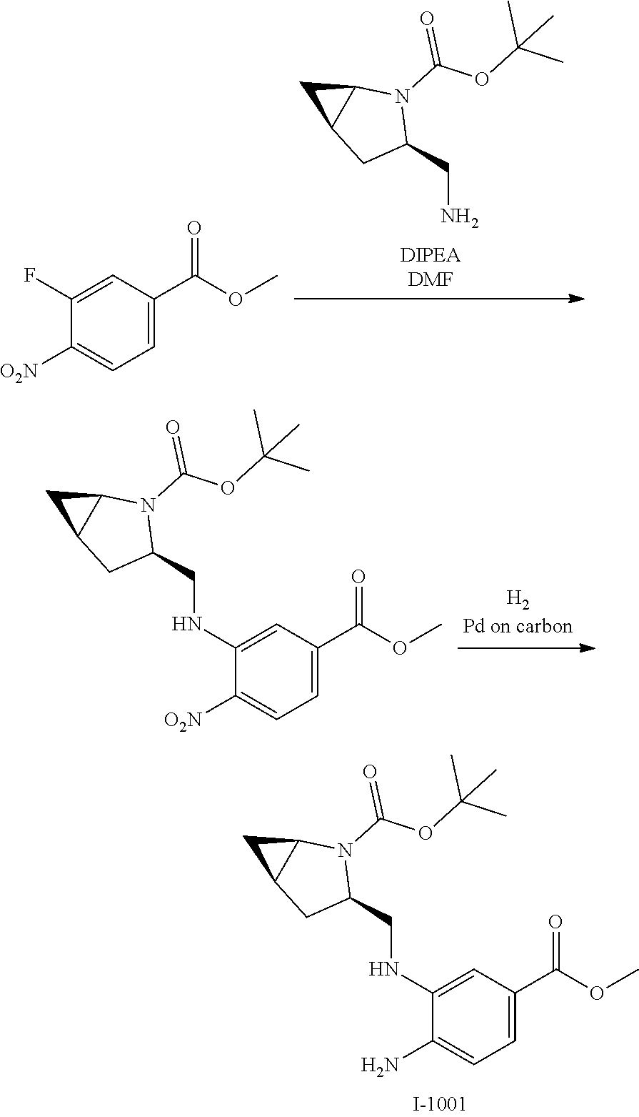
NCC1N(C(OC(C)(C)C)=O)C2C(C1)C2.C1(F)=CC(C(OC)=O)=CC=C1[O2N].C(C1N(C(OC(C)(C)C)=O)C2C(C1)C2)NC1=CC(C(OC)=O)=CC=C1[O2N].C(C1N(C(OC(C)(C)C)=O)C2C(C1)C2)NC1=CC(C(OC)=O)=CC=C1N
